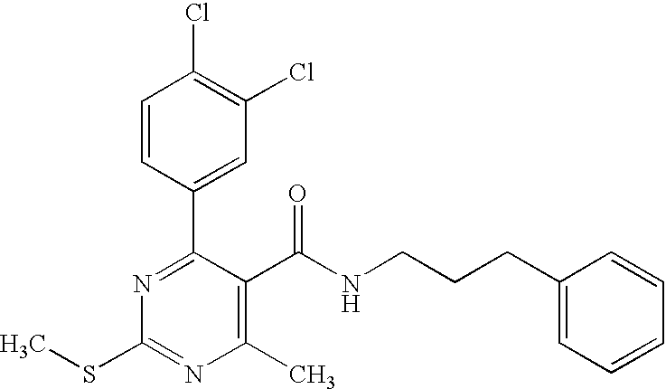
C1=CC(C2=NC(SC)=NC(C)=C2C(NCCCC2=CC=CC=C2)=O)=CC(Cl)=C1Cl
